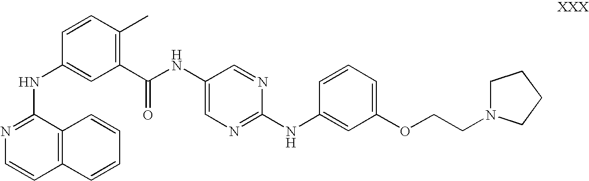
N(C1=CC(C(NC2=CN=C(NC3=CC(OCCN4CCCC4)=CC=C3)N=C2)=O)=C(C)C=C1)C1=NC=CC2=C1C=CC=C2
